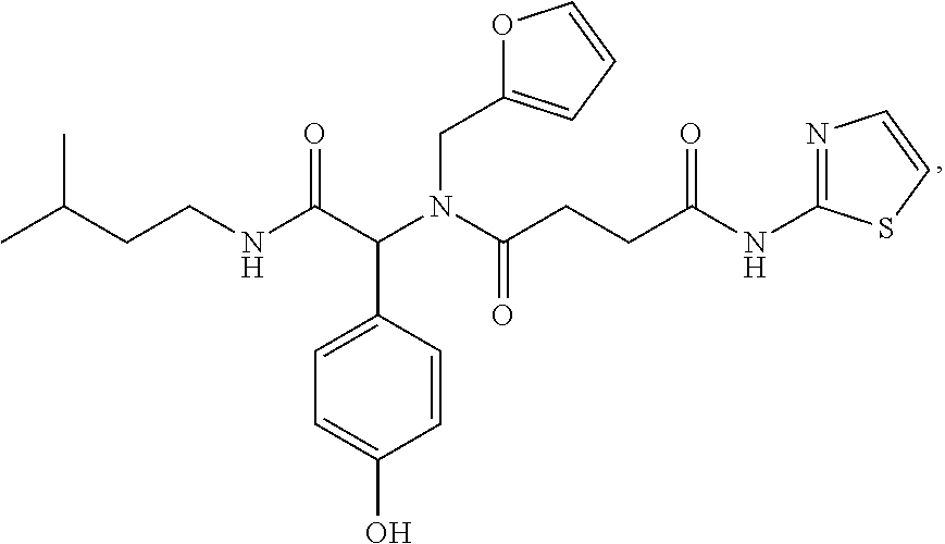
CC(C)CCNC(=O)C(C1=CC=C(O)C=C1)N(CC1=CC=CO1)C(CCC(NC1=NC=CS1)=O)=O
